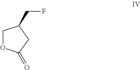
C1OC(=O)CC1CF
